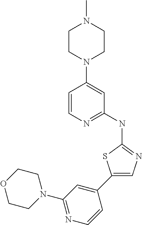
C1=CN=C(NC2=NC=C(C3=CC(N4CCOCC4)=NC=C3)S2)C=C1N1CCN(C)CC1
